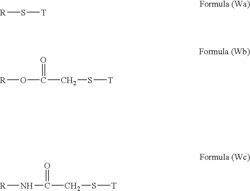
[R]OC(CS[T])=O.[R]NC(CS[T])=O.[R]S[T]
